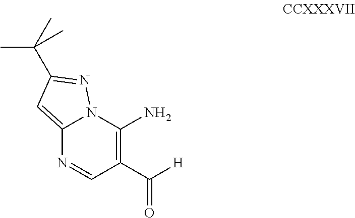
C1(N)=C(C([H])=O)C=NC2=CC(C(C)(C)C)=NN12
